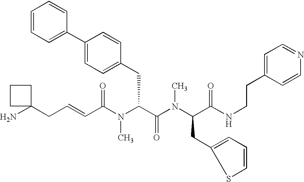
C1(CC=CC(N(C(C(=O)N(C)C(CC2=CC=CS2)C(=O)NCCC2=CC=NC=C2)CC2=CC=C(C3=CC=CC=C3)C=C2)C)=O)(N)CCC1
